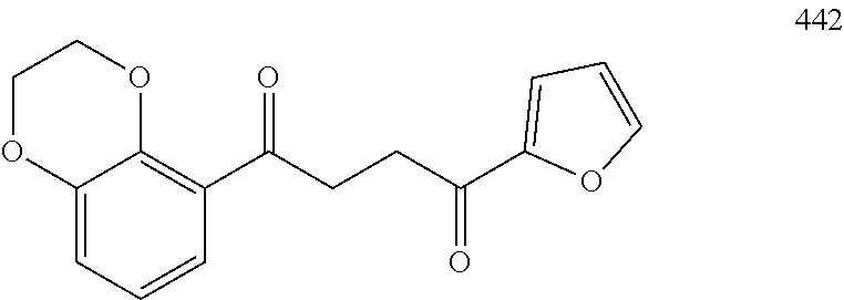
C12=CC=CC(C(CCC(C3=CC=CO3)=O)=O)=C1OCCO2
